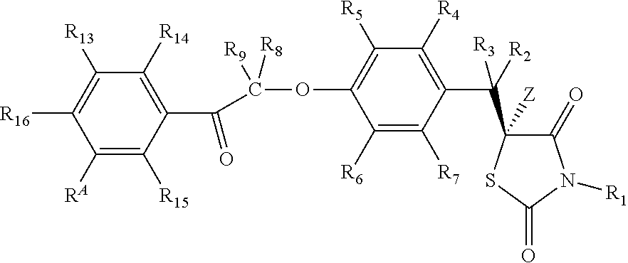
C1([RA])=C([R15])C(C(C(OC2=C([R5])C([R4])=C(C([R2])(C3([Z])C(=O)N([R1])C(=O)S3)[R3])C([R7])=C2[R6])([R8])[R9])=O)=C([R14])C([R13])=C1[R16]
